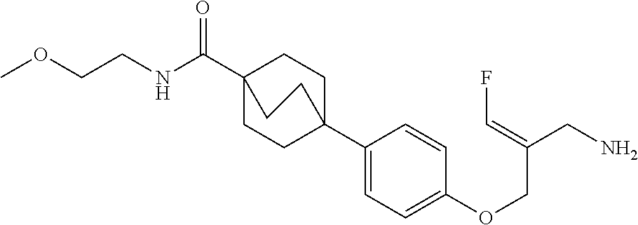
C1(C23CCC(C(NCCOC)=O)(CC2)CC3)=CC=C(OCC(CN)=CF)C=C1
